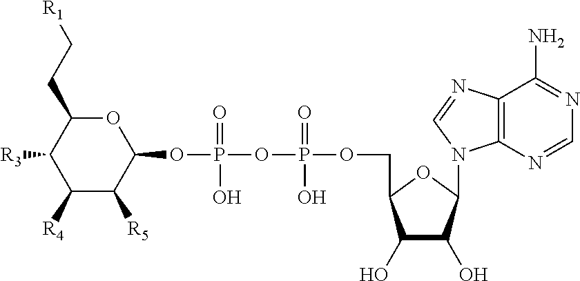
C1([R4])C([R5])C(OP(OP(=O)(O)OCC2C(O)C(O)C(N3C4=C(C(N)=NC=N4)N=C3)O2)(=O)O)OC(CC[R1])C1[R3]
